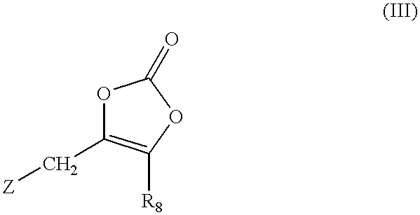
O1C(=O)OC([R8])=C1C[Z]
